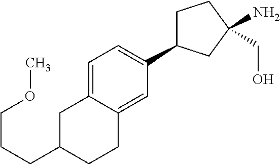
C(C1CCC2=CC(C3CCC(N)(CO)C3)=CC=C2C1)CCOC
